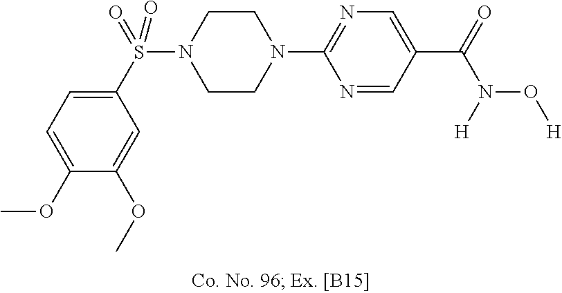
C1N(S(=O)(C2=CC=C(OC)C(OC)=C2)=O)CCN(C2=NC=C(C(N(O[H])[H])=O)C=N2)C1
